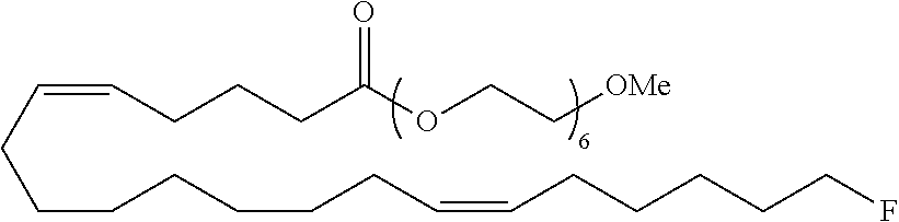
C(=CCCCC(OCC[OMe])=O)CCCCCCCC=CCCCCCF
